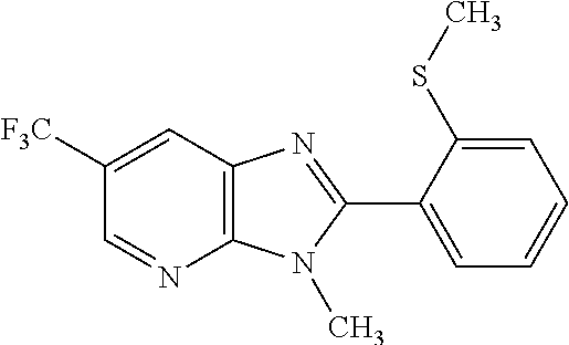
C1([F3C])=CC2=C(N=C1)N(C)C(C1=CC=CC=C1SC)=N2
